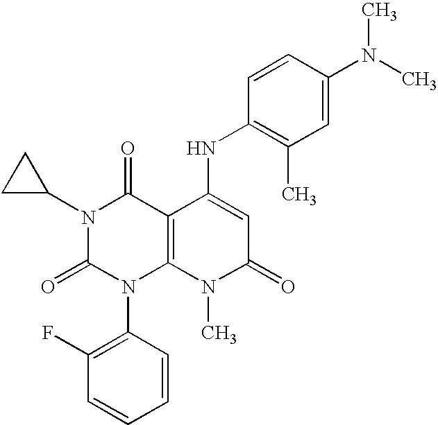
N1(C2CC2)C(=O)N(C2=C(F)C=CC=C2)C2=C(C1=O)C(NC1=C(C)C=C(N(C)C)C=C1)=CC(=O)N2C
